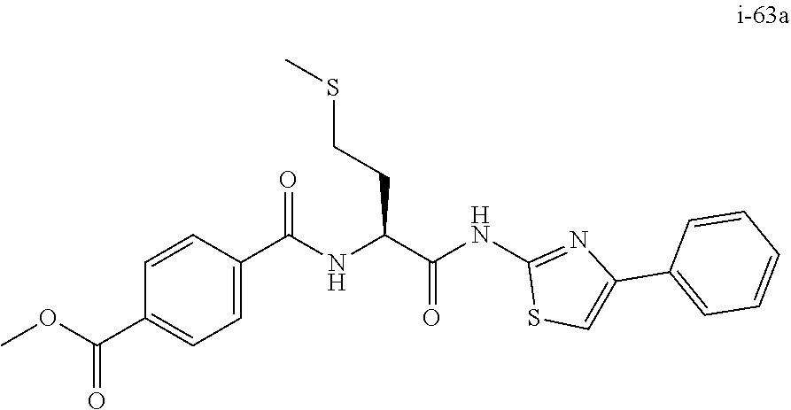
N(C(C(NC1=NC(C2=CC=CC=C2)=CS1)=O)CCSC)C(=O)C1=CC=C(C(OC)=O)C=C1
